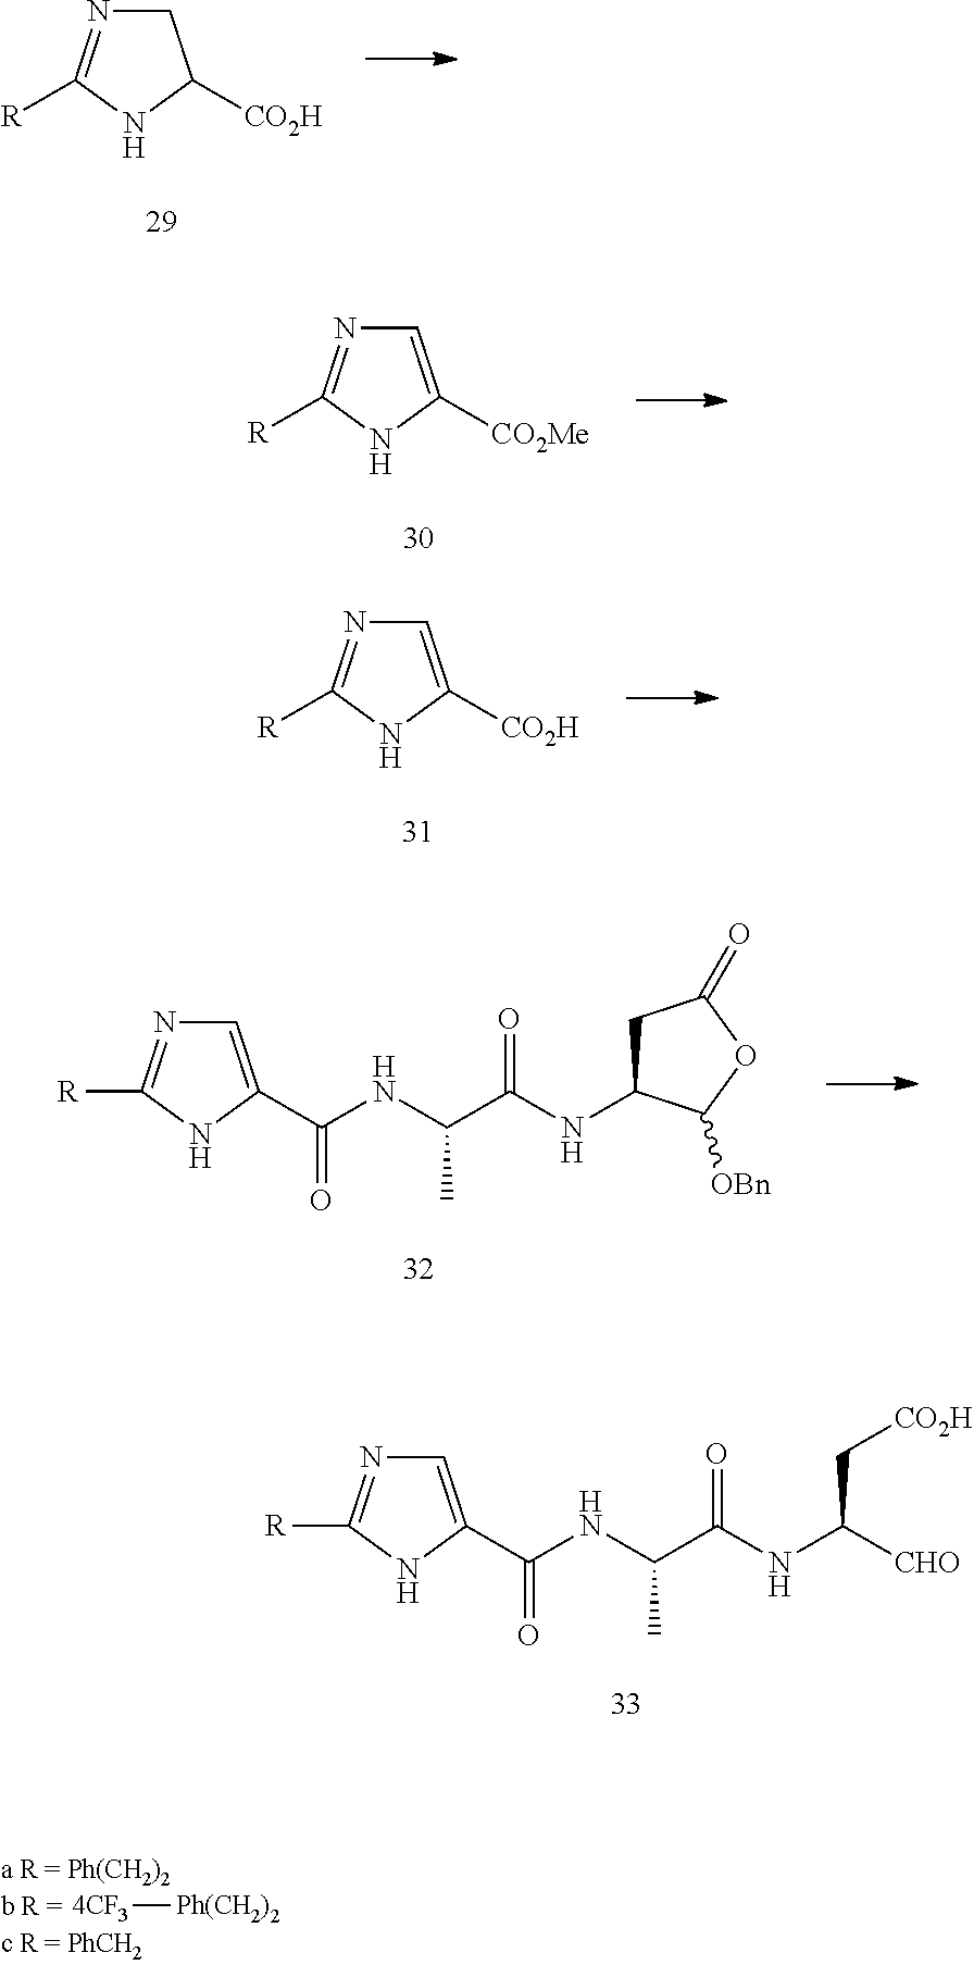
C1N=C([R])NC1[CO2H].C1=C([CO2Me])NC([R])=N1.C1=C([CO2H])NC([R])=N1.C1=C(C(NC(C(NC2CC(=O)OC2[OBn])=O)C)=O)NC([R])=N1.C1=C(C(NC(C(NC(C[CO2H])[CHO])=O)C)=O)NC([R])=N1.[4CF3][Ph(CH2)2]
